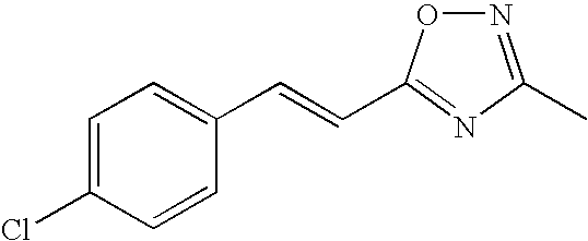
C1=C(Cl)C=CC(C=CC2=NC(C)=NO2)=C1
